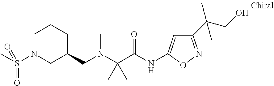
C1(C(CO)(C)C)=NOC(NC(C(N(CC2CCCN(S(C)(=O)=O)C2)C)(C)C)=O)=C1
